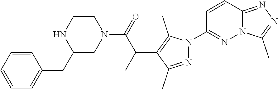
C12=NN=C(C)N1N=C(N1N=C(C)C(C(C(=O)N3CCNC(CC4=CC=CC=C4)C3)C)=C1C)C=C2
